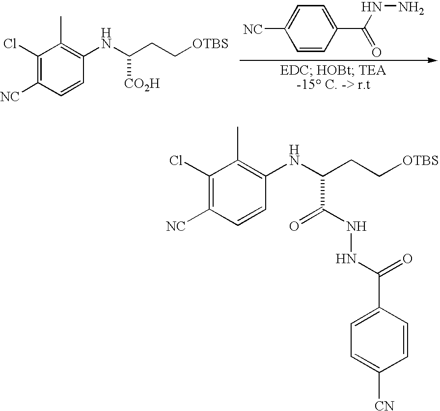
C1(Cl)=C([CN])C=CC(NC(C(=O)NNC(=O)C2=CC=C([CN])C=C2)CC[OTBS])=C1C.C1(Cl)=C([CN])C=CC(NC([CO2H])CC[OTBS])=C1C.[CN]C1=CC=C(C(=O)NN)C=C1
